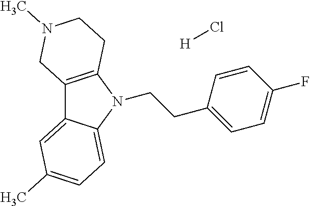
C12=C(N(CCC3=CC=C(F)C=C3)C3=CC=C(C)C=C13)CCN(C)C2.[H]Cl
